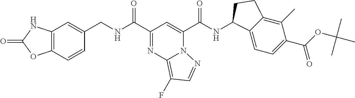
C12=C(C=CC(CNC(C3=NC4=C(F)C=NN4C(C(NC4C5=CC=C(C(=O)OC(C)(C)C)C(C)=C5CC4)=O)=C3)=O)=C1)OC(=O)N2
